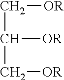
C([OR])C(C[OR])[OR]
